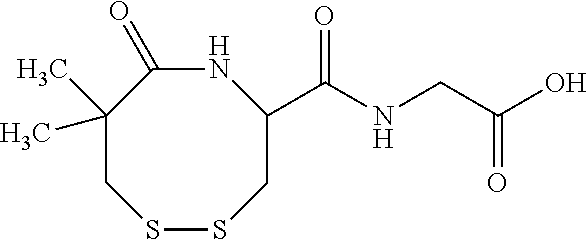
N1C(=O)C(C)(C)CSSCC1C(=O)NCC(O)=O
